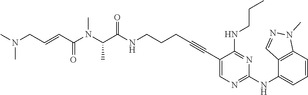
C(N(C(C(NCCCC#CC1=CN=C(NC2=CC=CC3=C2C=NN3C)N=C1NCCC)=O)C)C)(C=CCN(C)C)=O
